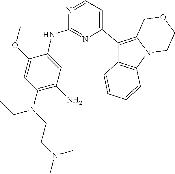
C1(C2=CC=NC(NC3=CC(N)=C(N(CCN(C)C)CC)C=C3OC)=N2)=C2N(C3=C1C=CC=C3)CCOC2
